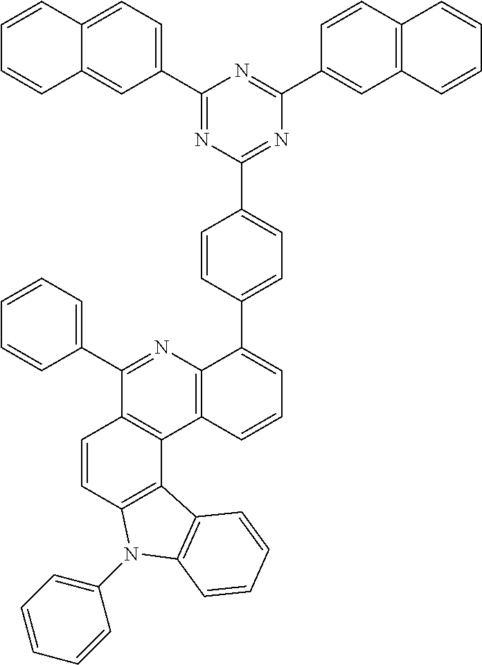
C1(C2=CC=C3C(=C2)C=CC=C3)=NC(C2=CC=C(C3=CC=CC4=C3N=C(C3=CC=CC=C3)C3=C4C4=C(C=C3)N(C3=CC=CC=C3)C3=C4C=CC=C3)C=C2)=NC(C2=CC3=C(C=C2)C=CC=C3)=N1
